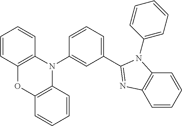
C1(C2=NC3=C(C=CC=C3)N2C2=CC=CC=C2)=CC=CC(N2C3=C(OC4=C2C=CC=C4)C=CC=C3)=C1
